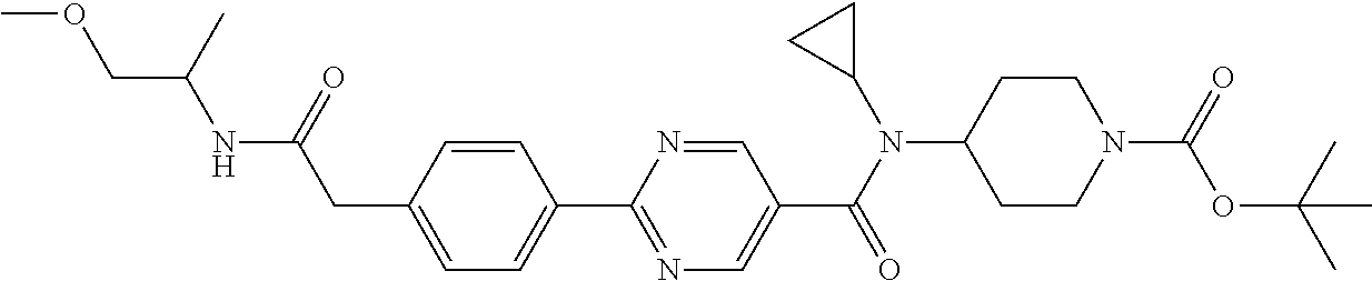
C1(CC(NC(COC)C)=O)=CC=C(C2=NC=C(C(N(C3CC3)C3CCN(C(=O)OC(C)(C)C)CC3)=O)C=N2)C=C1
